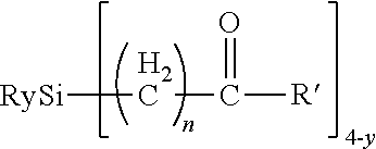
[RySi]CC(=O)[R]
